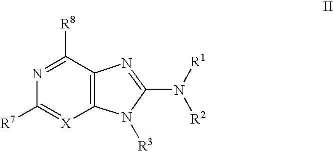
C12=C(N([R3])C(N([R1])[R2])=N1)[X]=C([R7])N=C2[R8]
